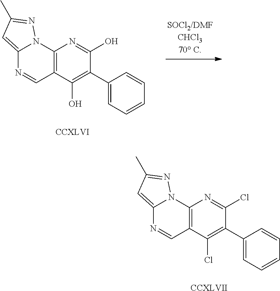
C12=CC(C)=NN1C1=C(C=N2)C(O)=C(C2=CC=CC=C2)C(O)=N1.[CCXLVI].C12=CC(C)=NN1C1=C(C=N2)C(Cl)=C(C2=CC=CC=C2)C(Cl)=N1.[CCXLVII]
